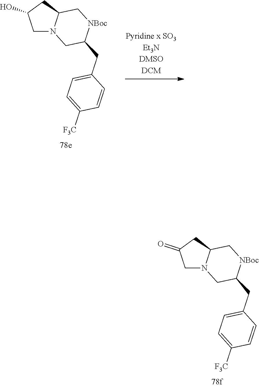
C1N2C(CC1=O)C[NBoc]C(CC1=CC=C([F3C])C=C1)C2.C1N2C(CC1O)C[NBoc]C(CC1=CC=C([F3C])C=C1)C2
